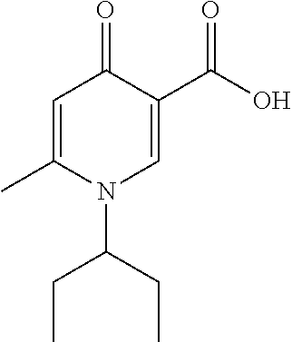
C1=C(C)N(C(CC)CC)C=C(C(O)=O)C1=O
